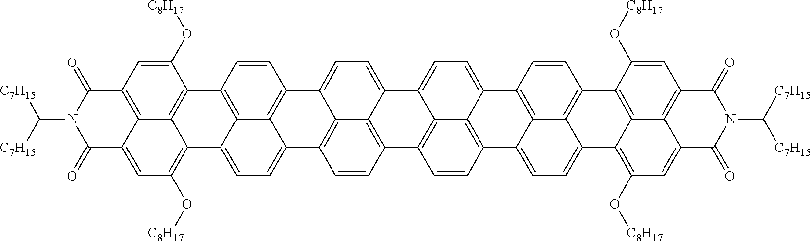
C1=CC2=C3C4=C1C1=C5C(=C(O[C8H17])C=C6C5=C(C=C1O[C8H17])C(=O)N(C([C7H15])[C7H15])C6=O)C4=CC=C3C1=C3C2=CC=C2C3=C(C=C1)C1=C3C2=CC=C2C3=C(C=C1)C1=CC=C3C4=C(C=CC2=C41)C1=C2C4=C(C=C1O[C8H17])C(=O)N(C([C7H15])[C7H15])C(=O)C4=CC(O[C8H17])=C23
